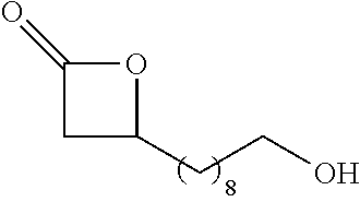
C(CC1OC(=O)C1)O
